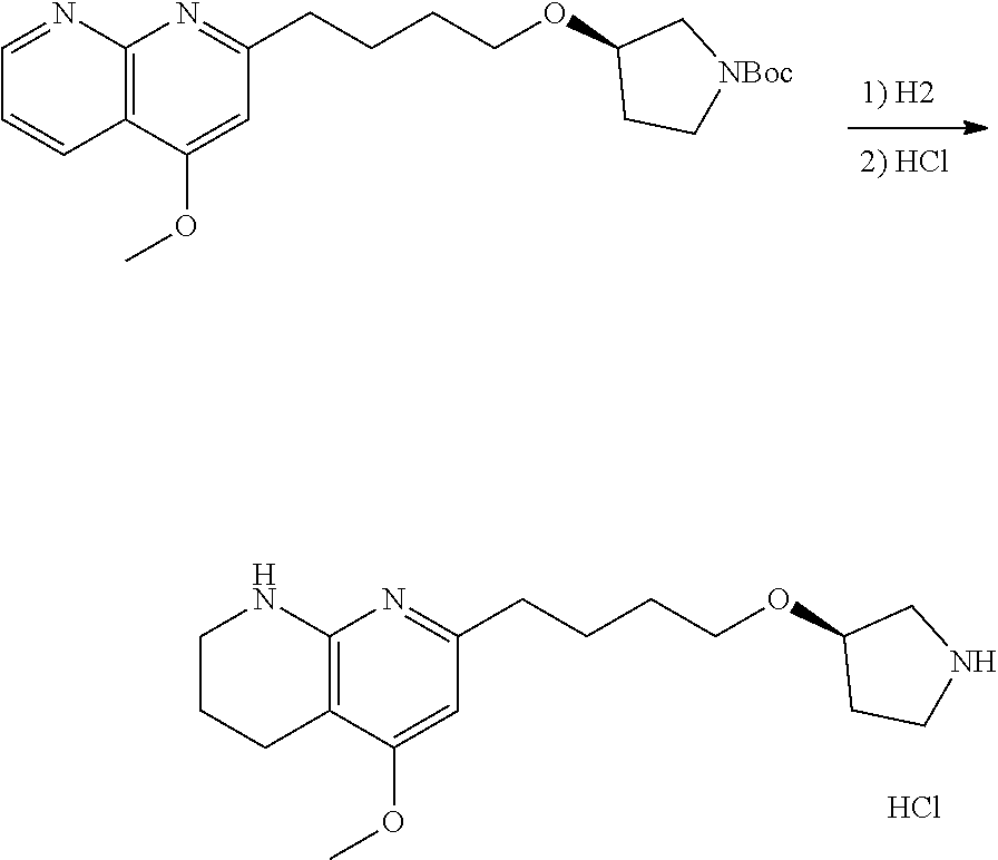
C12=C(C(OC)=CC(CCCCOC3CC[NBoc]C3)=N1)C=CC=N2.C12=C(C(OC)=CC(CCCCOC3CCNC3)=N1)CCCN2.Cl
